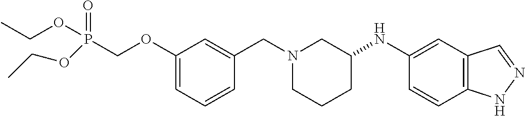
C1(OCP(OCC)(OCC)=O)=CC=CC(CN2CCCC(NC3=CC4=C(C=C3)NN=C4)C2)=C1
